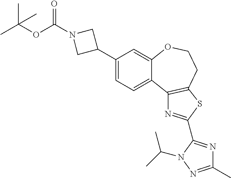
CC(OC(N1CC(C2=CC=C3C(=C2)OCCC2=C3N=C(C3=NC(C)=NN3C(C)C)S2)C1)=O)(C)C
